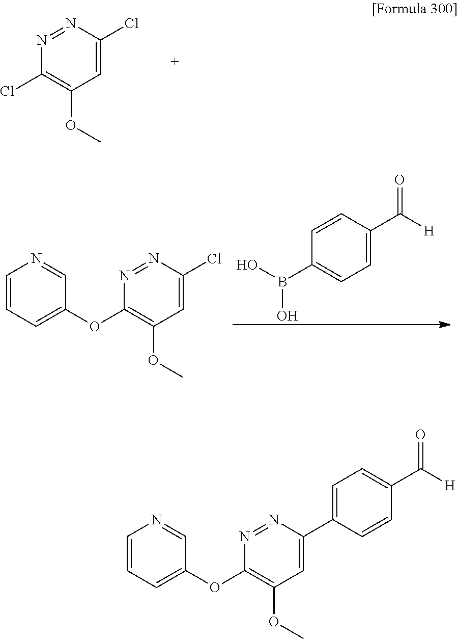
ClC1=CC(OC)=C(Cl)N=N1.OB(O)C1=CC=C(C([H])=O)C=C1.C1=CC=C(OC2=C(OC)C=C(Cl)N=N2)C=N1.C1=CC=C(OC2=C(OC)C=C(C3=CC=C(C(=O)[H])C=C3)N=N2)C=N1
